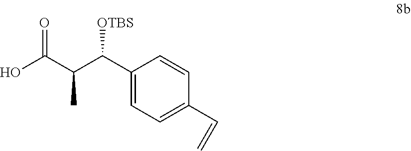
OC(C(C(C1=CC=C(C=C)C=C1)[OTBS])C)=O
